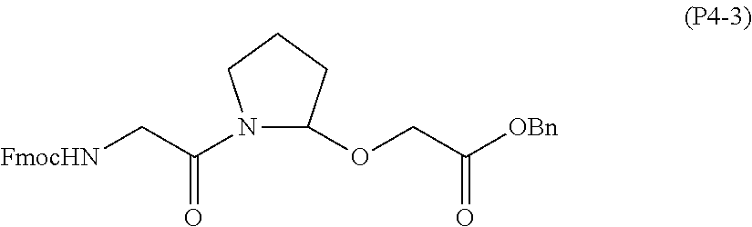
[FmocHN]CC(N1C(OCC([OBn])=O)CCC1)=O
